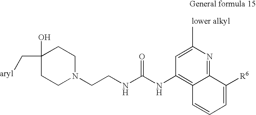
C(NC(NC1=C2C(=NC(C)=C1)C([R6])=CC=C2)=O)CN1CCC(C[aryl])(O)CC1
